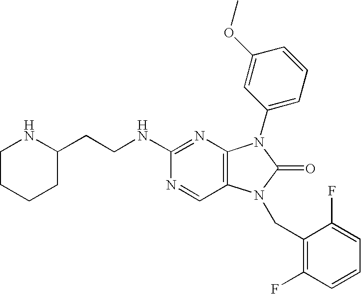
C(NC1=NC2=C(C=N1)N(CC1=C(F)C=CC=C1F)C(=O)N2C1=CC=CC(OC)=C1)CC1NCCCC1
